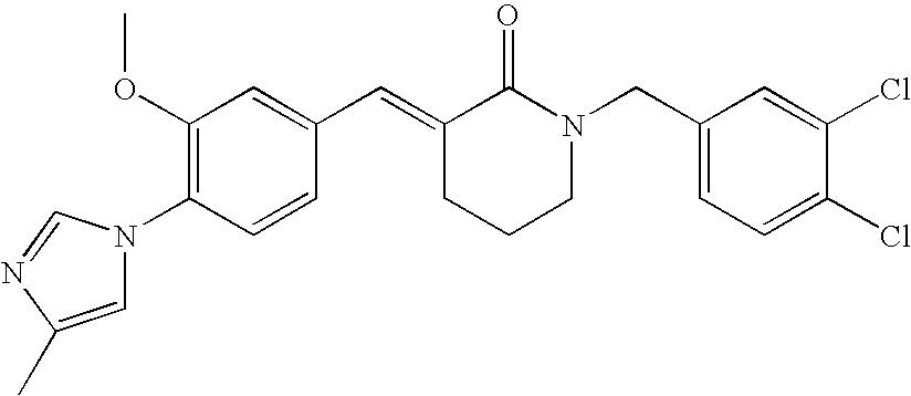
C1=CC(N2C=C(C)N=C2)=C(OC)C=C1C=C1CCCN(CC2=CC=C(Cl)C(Cl)=C2)C1=O
